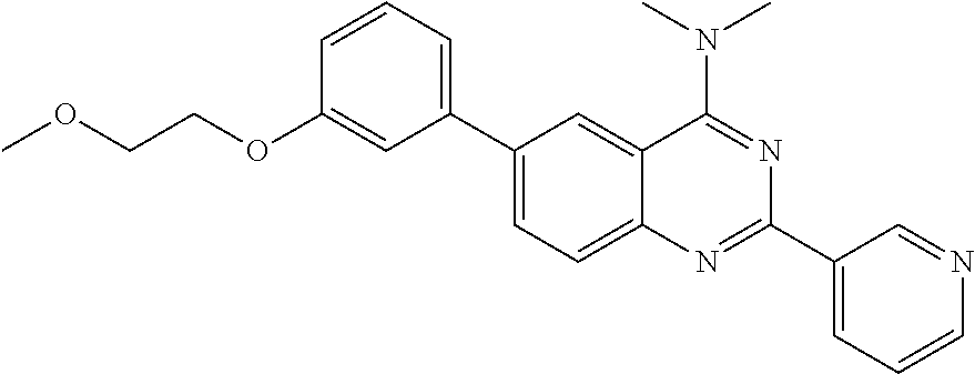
C1(C2=CC=C3C(=C2)C(N(C)C)=NC(C2=CC=CN=C2)=N3)=CC=CC(OCCOC)=C1
